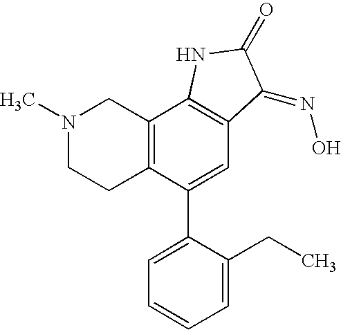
N1(C)CCC2=C(C1)C1=C(C=C2C2=CC=CC=C2CC)C(=NO)C(=O)N1
